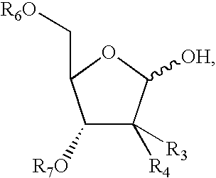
C1([R7O])C([R4])([R3])C([OH])OC1C[R6O]
